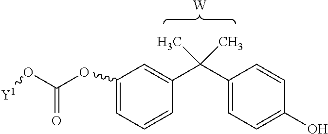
C1(OC(O[Y1])=O)=CC=CC(C(C2=CC=C(O)C=C2)(C)C)=C1.[W]
